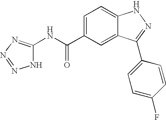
N(C(C1=CC=C2C(=C1)C(C1=CC=C(F)C=C1)=NN2)=O)C1=NN=NN1
